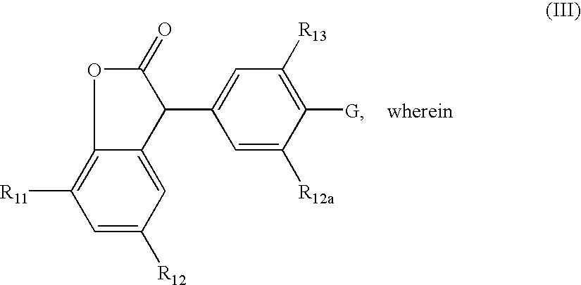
C1=C([R12])C=C2C(=C1[R11])OC(=O)C2C1=CC([R13])=C([G])C([R12a])=C1
